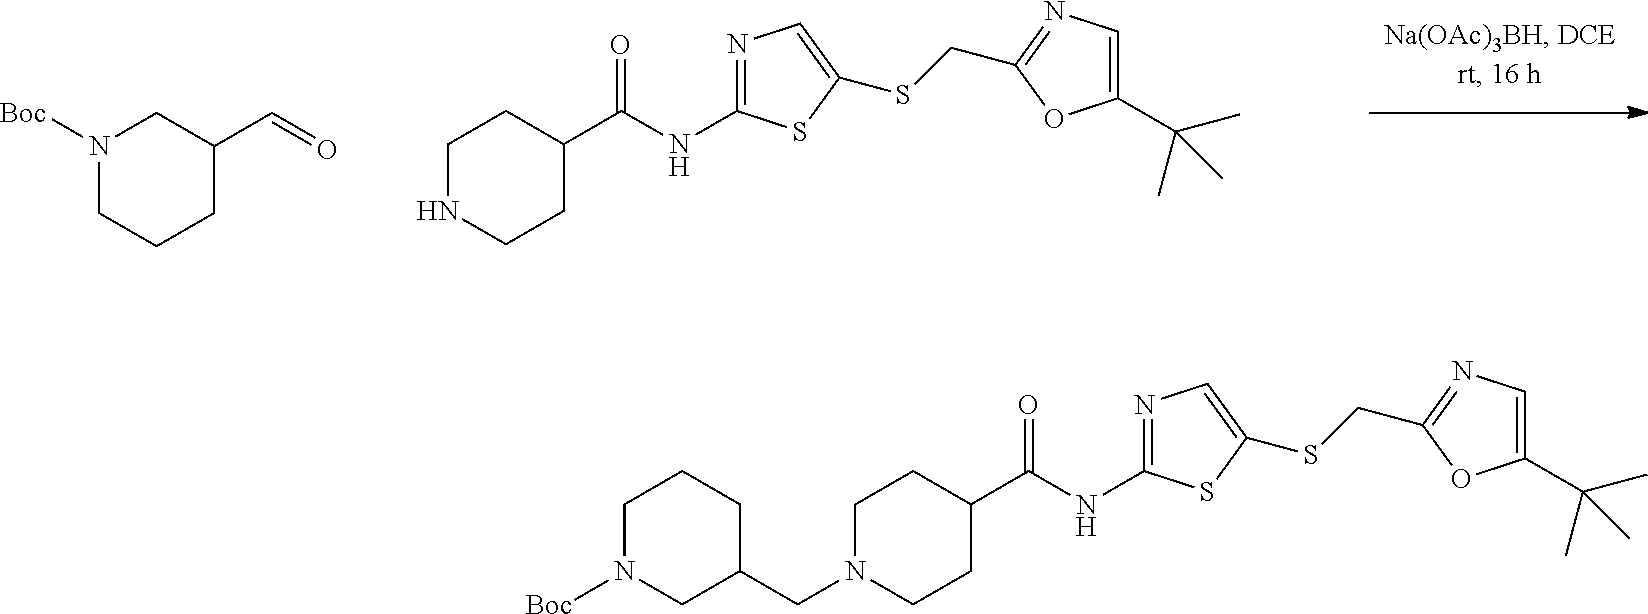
C1N([Boc])CC(CN2CCC(C(NC3=NC=C(SCC4=NC=C(C(C)(C)C)O4)S3)=O)CC2)CC1.C1NCCC(C(NC2=NC=C(SCC3=NC=C(C(C)(C)C)O3)S2)=O)C1.N1([Boc])CCCC(C=O)C1
